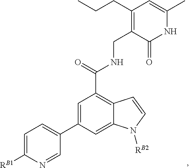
C1=C([RB1])N=CC(C2=CC(C(=O)NCC3=C(CCC)C=C(C)NC3=O)=C3C(=C2)N([RB2])C=C3)=C1
